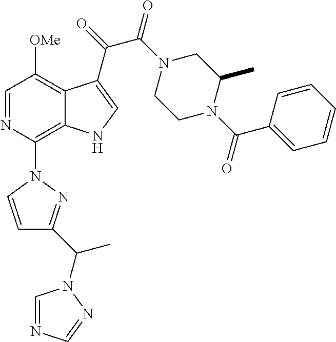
C1=NC(N2C=CC(C(C)N3C=NC=N3)=N2)=C2C(=C1[OMe])C(C(=O)C(N1CCN(C(C3=CC=CC=C3)=O)C(C)C1)=O)=CN2
